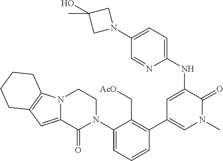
C1=C(NC2=CC=C(N3CC(O)(C)C3)C=N2)C(=O)N(C)C=C1C1=C(C[AcO])C(N2CCN3C(=CC4=C3CCCC4)C2=O)=CC=C1
